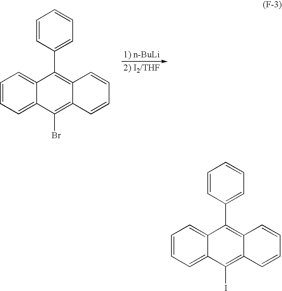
C1=CC=C2C(=C1)C(C1=CC=CC=C1)=C1C(=C2Br)C=CC=C1.C1=CC=C2C(=C1)C(C1=CC=CC=C1)=C1C(=C2I)C=CC=C1
